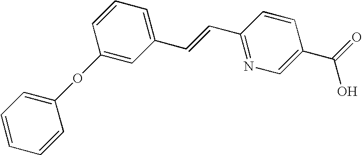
C1=CC=CC(OC2=CC(C=CC3=NC=C(C(O)=O)C=C3)=CC=C2)=C1
